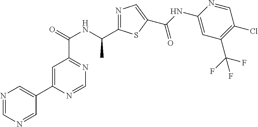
C1=C(C2=CN=CN=C2)N=CN=C1C(=O)NC(C1=NC=C(C(NC2=CC(C(F)(F)F)=C(Cl)C=N2)=O)S1)C
